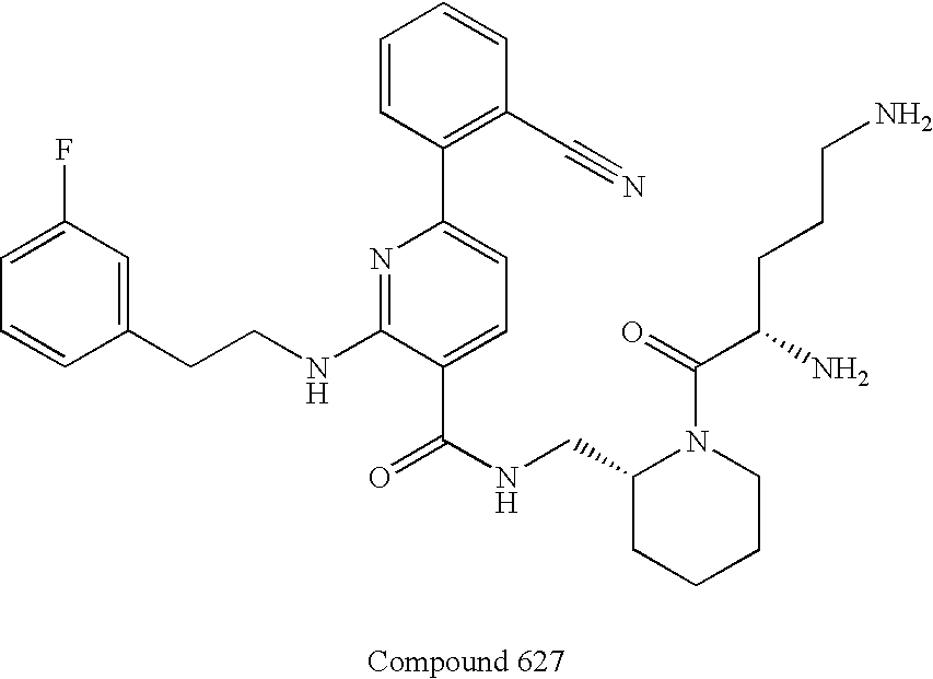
C1=CC(CCNC2=NC(C3=C(C#N)C=CC=C3)=CC=C2C(NCC2CCCCN2C(=O)C(CCCN)N)=O)=CC(F)=C1
